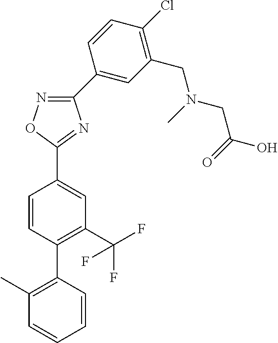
C1=CC(C2=C(C)C=CC=C2)=C(C(F)(F)F)C=C1C1=NC(C2=CC(CN(C)CC(=O)O)=C(Cl)C=C2)=NO1
